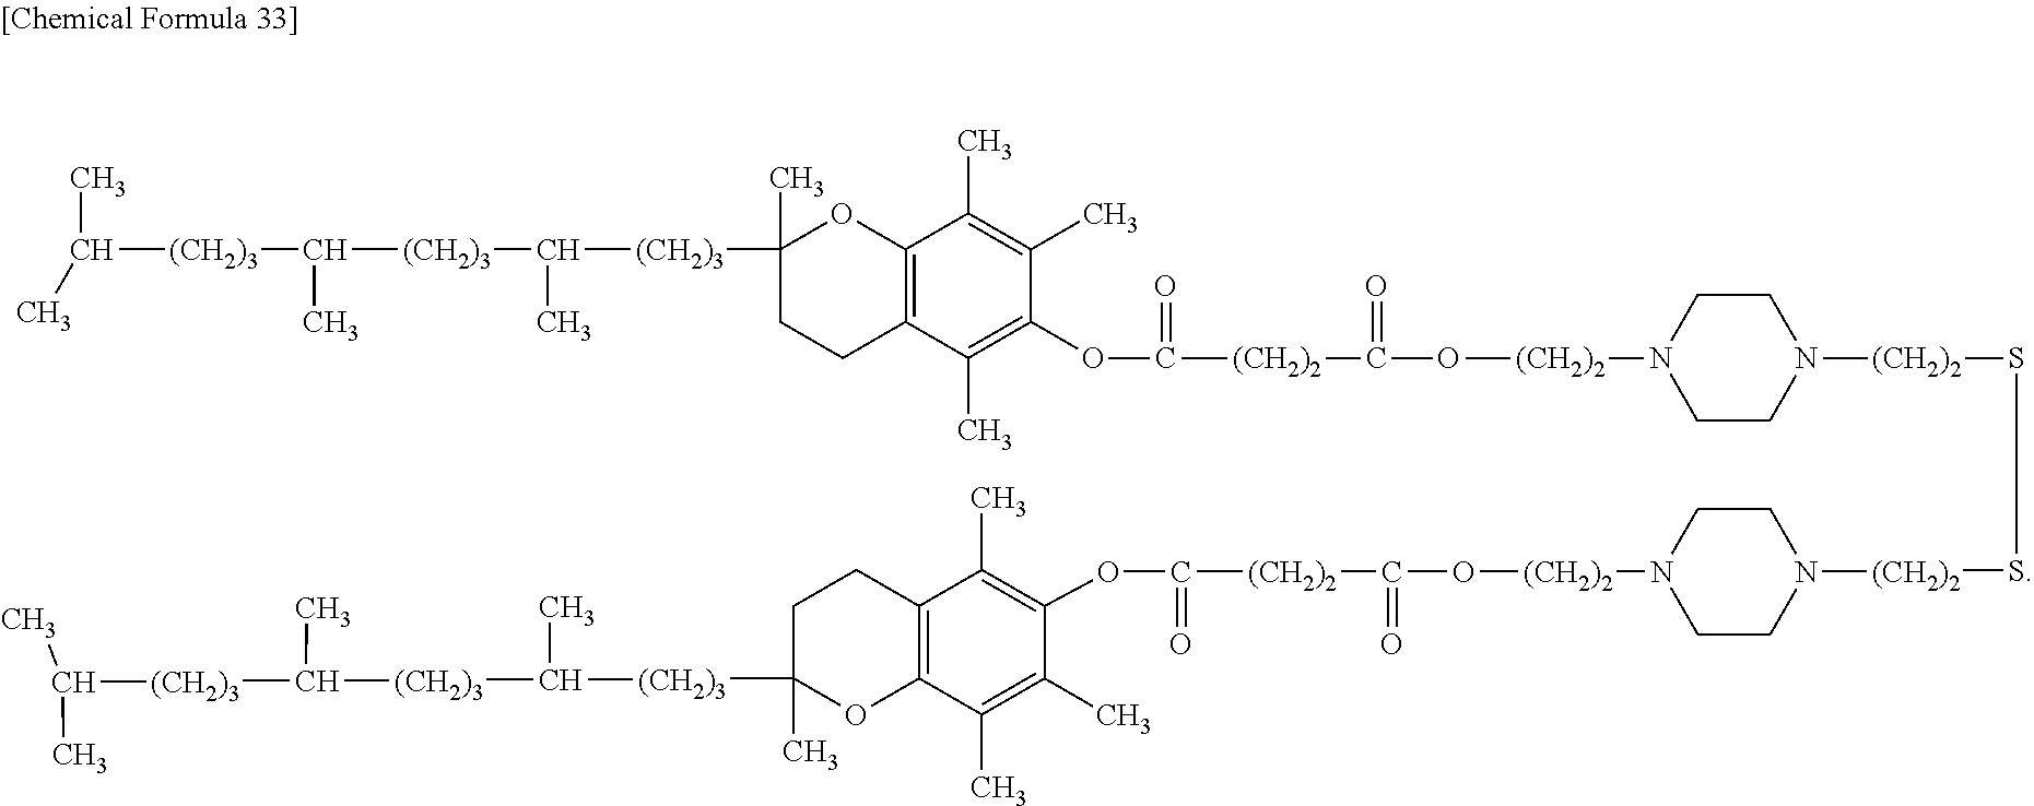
C([(CH2)3]C([(CH2)3]C(C)[(CH2)3]C1(C)CCC2=C(O1)C(C)=C(C)C(OC(=O)[(CH2)2]C(O[(CH2)2]N1CCN([(CH2)2]SS[(CH2)2]N3CCN([(CH2)2]OC([(CH2)2]C(OC4=C(C)C5=C(C(C)=C4C)OC(C)([(CH2)3]C(C)[(CH2)3]C(C)[(CH2)3]C(C)C)CC5)=O)=O)CC3)CC1)=O)=C2C)C)(C)C
